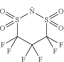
S1(=O)(=O)C(F)(F)C(F)(F)C(F)(F)S(=O)(=O)N1
